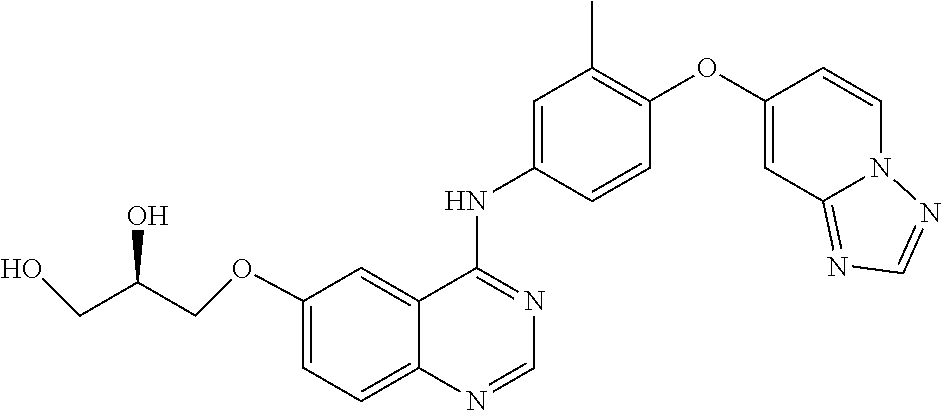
C1=CC(NC2=NC=NC3=CC=C(OCC(CO)O)C=C23)=CC(C)=C1OC1=CC2=NC=NN2C=C1
